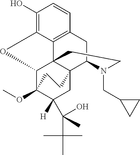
C12C3(OC)C([H])(C(C(C)(C)C)(O)C)CC4(C15C1=C(CC4N(CC4CC4)CC5)C=CC(O)=C1O2)CC3
